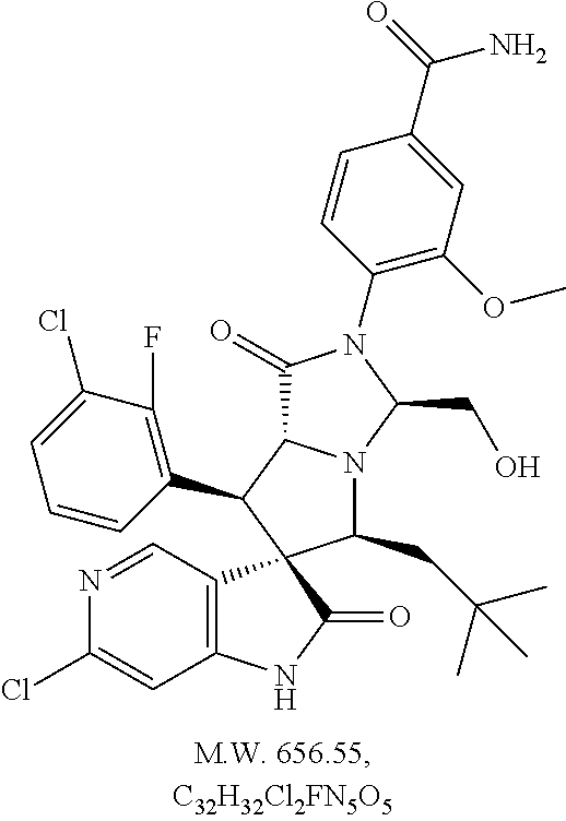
C12=C(C=NC(Cl)=C1)C1(C(=O)N2)C(CC(C)(C)C)N2C(C1C1=C(F)C(Cl)=CC=C1)C(=O)N(C1=C(OC)C=C(C(=O)N)C=C1)C2CO
